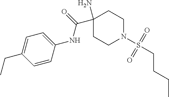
C1(N)(C(=O)NC2=CC=C(CC)C=C2)CCN(S(CCCC)(=O)=O)CC1
